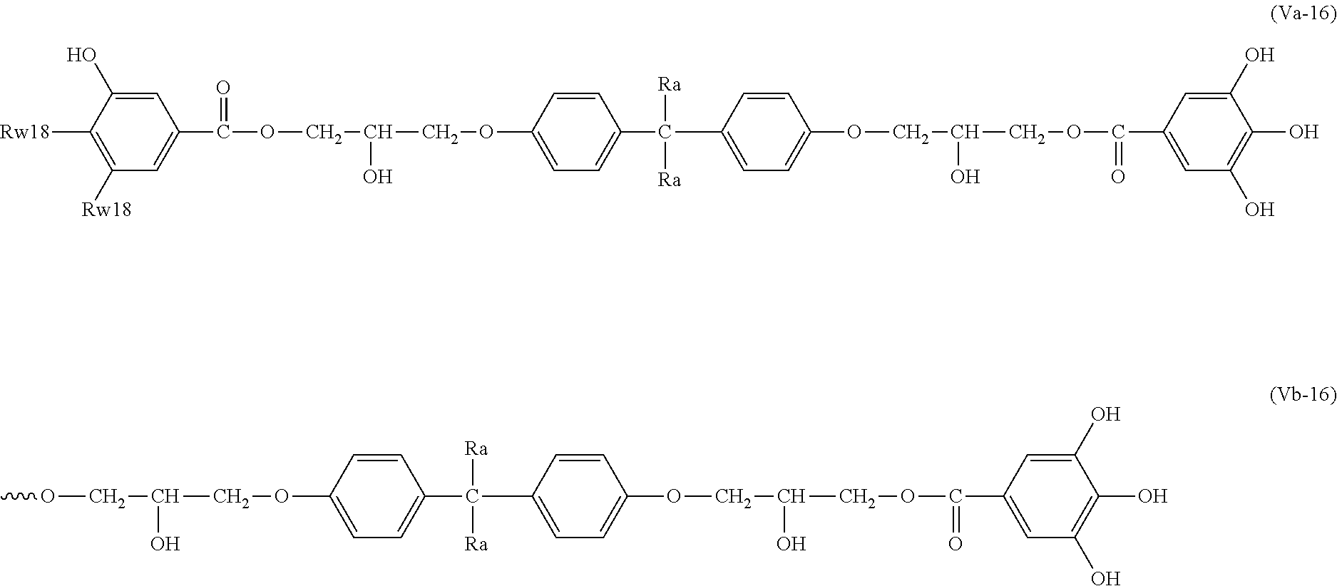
C1([Rw18])=C([Rw18])C=C(C(=O)OCC(COC2=CC=C(C(C3=CC=C(OCC(COC(=O)C4=CC(O)=C(O)C(O)=C4)O)C=C3)([Ra])[Ra])C=C2)O)C=C1O.COCC(COC1=CC=C(C(C2=CC=C(OCC(COC(C3=CC(O)=C(O)C(O)=C3)=O)O)C=C2)([Ra])[Ra])C=C1)O
